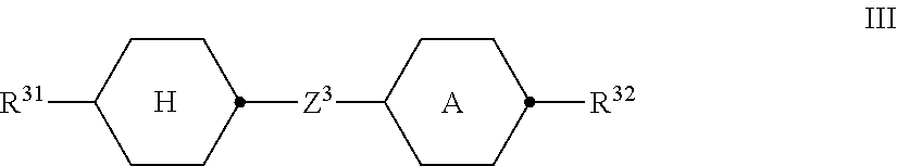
[H].[A].C1([R31])CCC([Z3]C2CCC([R32])CC2)CC1
